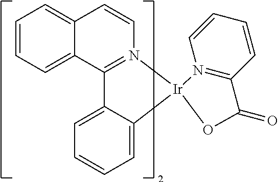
C12=CC=CC=C1C1=N(C=C2)[Ir]2(C3=CC=CC=C13)N1=C(C=CC=C1)C(=O)O2
